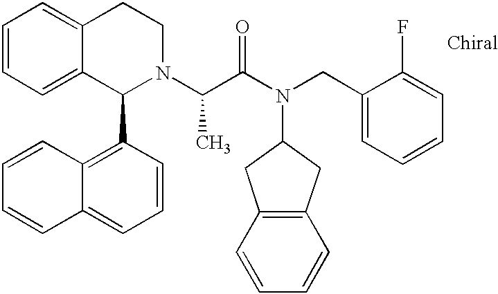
C1=CC=C2C(=C1)CCN(C(C(N(CC1=CC=CC=C1F)C1CC3=C(C1)C=CC=C3)=O)C)C2C1=C2C(=CC=C1)C=CC=C2
